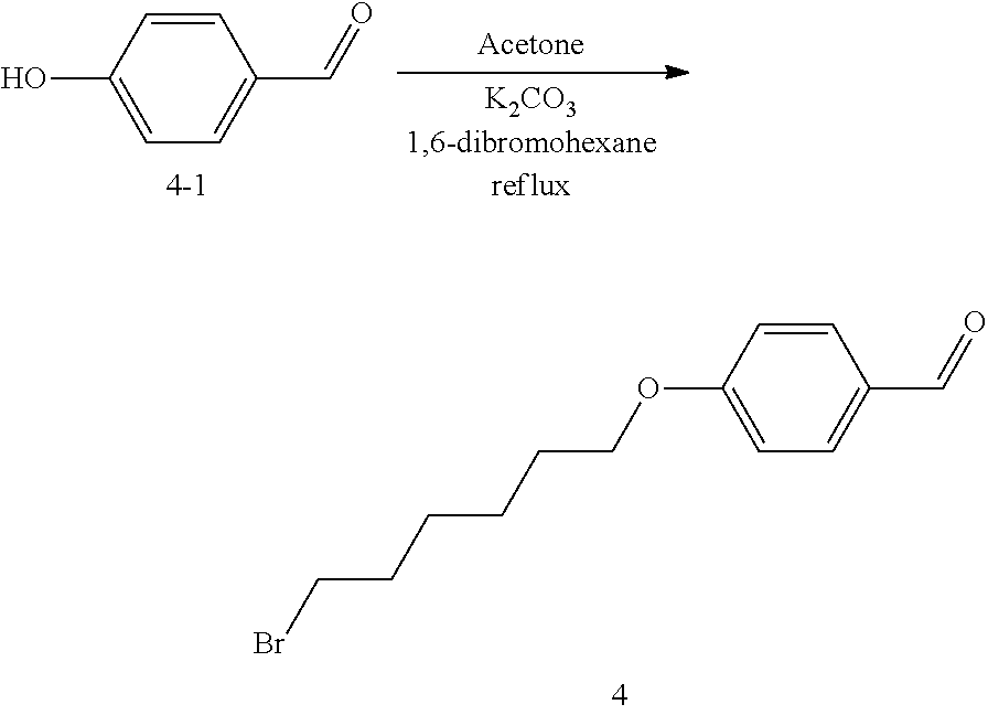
C1=CC(OCCCCCCBr)=CC=C1C=O.C1=CC(O)=CC=C1C=O
